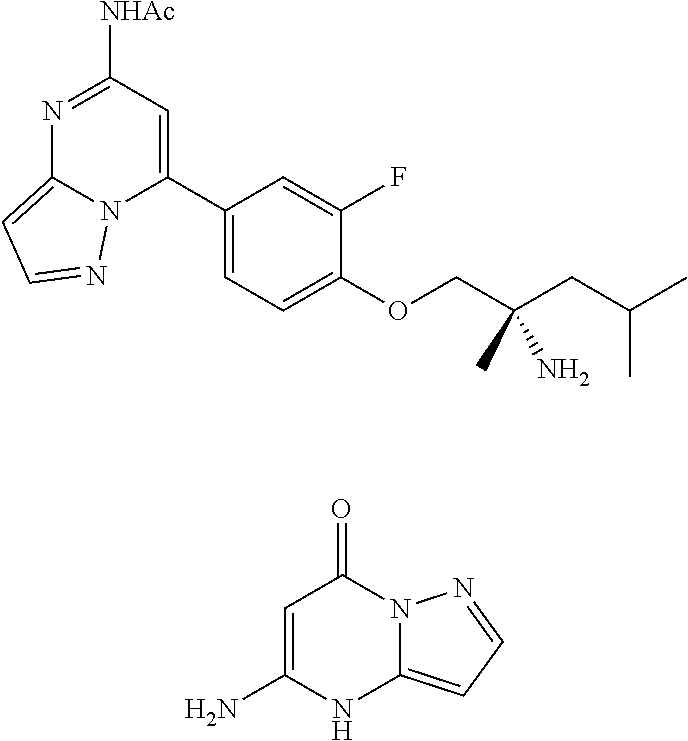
C1(C2=CC([NHAc])=NC3=CC=NN23)=CC=C(OCC(CC(C)C)(N)C)C(F)=C1.C1=C(N)NC2=CC=NN2C1=O
